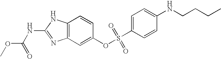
C12=C(C=C(OS(C3=CC=C(NCCCC)C=C3)(=O)=O)C=C1)N=C(NC(OC)=O)N2
